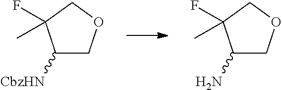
C1([CbzHN])COCC1(F)C.C1(N)COCC1(F)C
